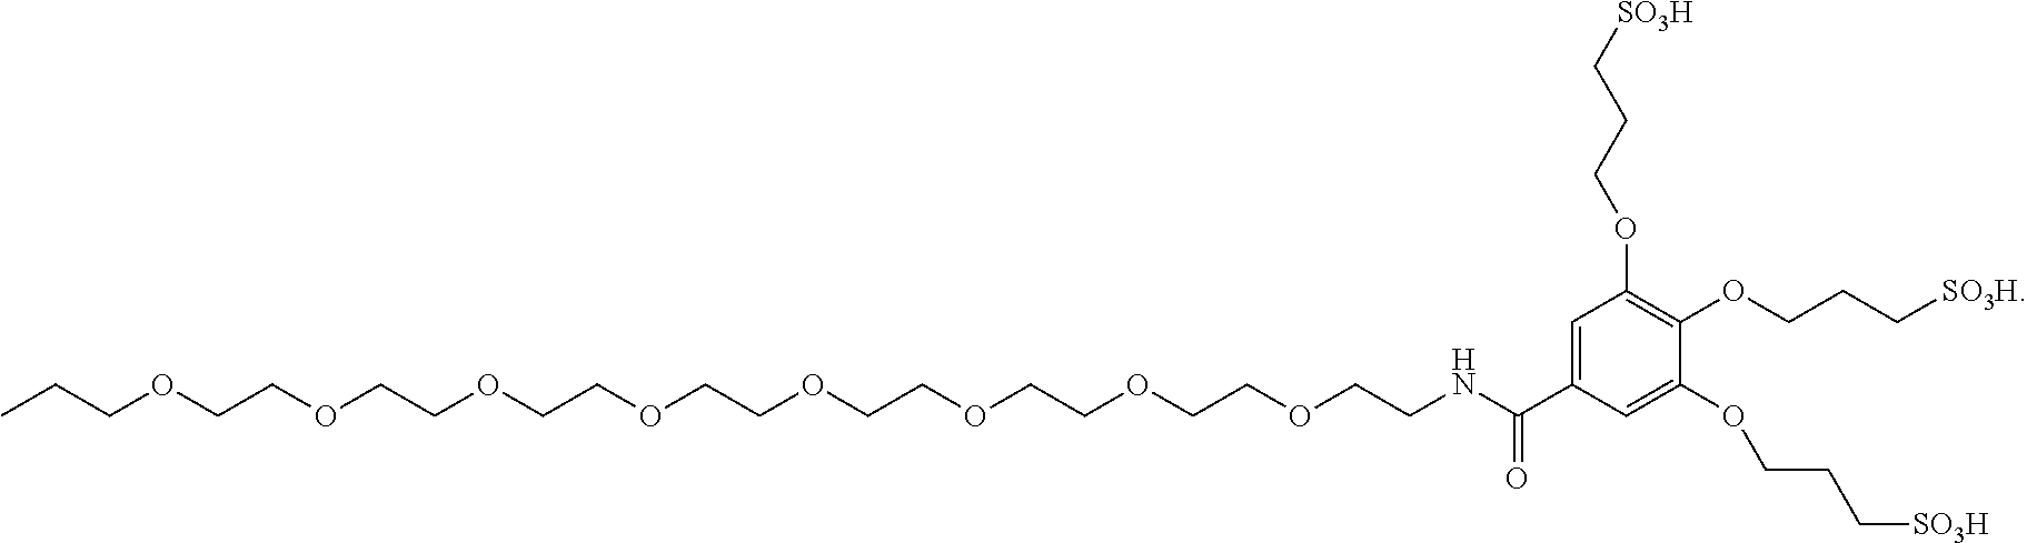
C(OCCOCCOCCOCCOCCOCCOCCNC(=O)C1=CC(OCCC[SO3H])=C(OCCC[SO3H])C(OCCC[SO3H])=C1)COCCC
